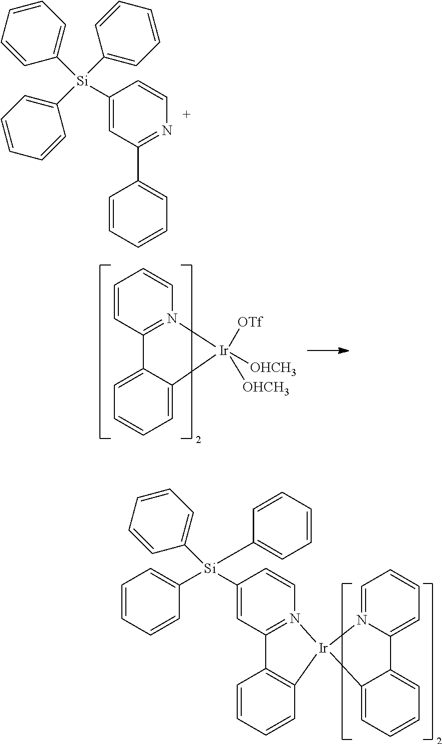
C1([Si](C2=CC=CC=C2)(C2=CC=CC=C2)C2=CC=CC=C2)=CC(C2=CC=CC=C2)=NC=C1.C1=CC2=N(C=C1)[Ir]([OTf])([OHCH3])([OHCH3])C1=CC=CC=C21.C1=C([Si](C2=CC=CC=C2)(C2=CC=CC=C2)C2=CC=CC=C2)C=CN2=C1C1=C(C=CC=C1)[Ir]21N2=CC=CC=C2C2=CC=CC=C12
